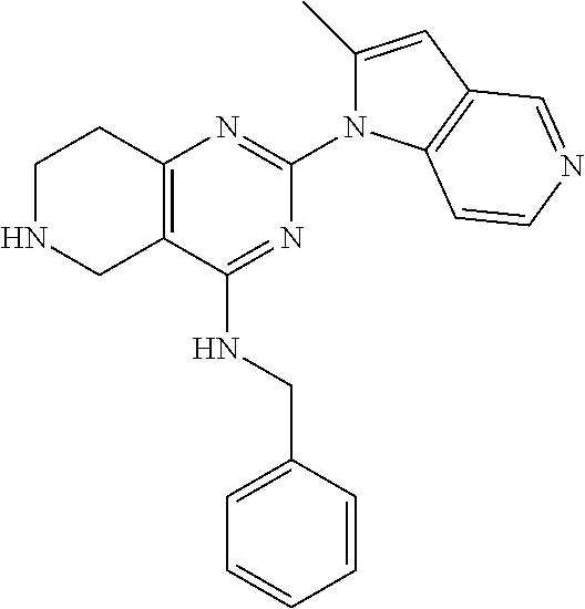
C12=C(C(NCC3=CC=CC=C3)=NC(N3C(C)=CC4=C3C=CN=C4)=N1)CNCC2
